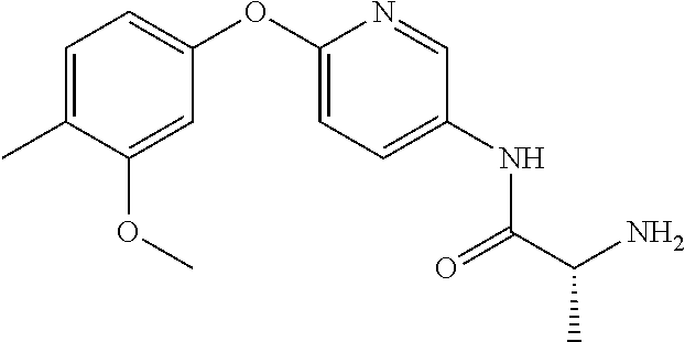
C1=C(OC2=CC=C(C)C(OC)=C2)N=CC(NC(C(N)C)=O)=C1
